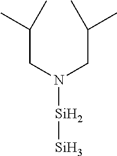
C(N(CC(C)C)[Si][Si])C(C)C
